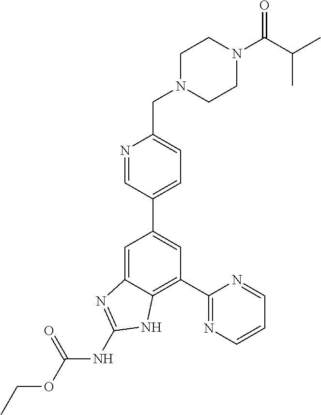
C1(C2=NC=CC=N2)=C2C(=CC(C3=CC=C(CN4CCN(C(C(C)C)=O)CC4)N=C3)=C1)N=C(NC(OCC)=O)N2
